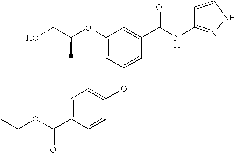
O(C1=CC(OC2=CC=C(C(OCC)=O)C=C2)=CC(C(NC2=NNC=C2)=O)=C1)C(CO)C
